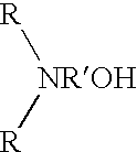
[R][NROH][R]
